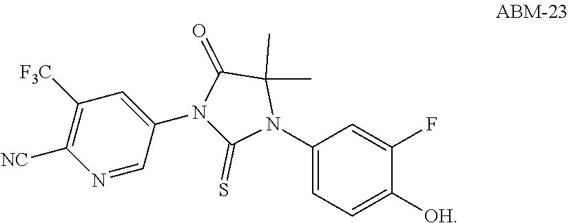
C1=C(N2C(C)(C)C(=O)N(C3=CC([F3C])=C([NC])N=C3)C2=S)C=C(F)C([OH])=C1
